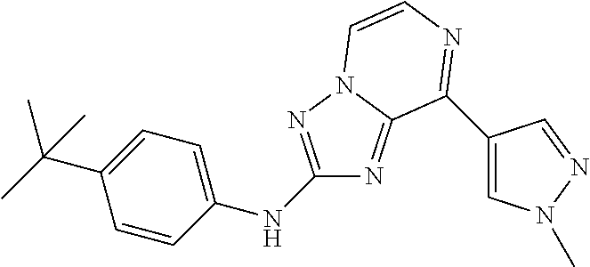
C1(NC2=NN3C(=N2)C(C2=CN(C)N=C2)=NC=C3)=CC=C(C(C)(C)C)C=C1
